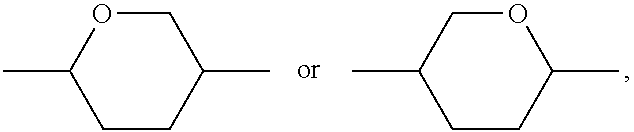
C1(C)CCC(C)CO1.C1(C)CCC(C)OC1
